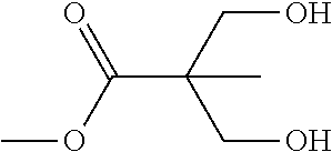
COC(C(C)(CO)CO)=O
